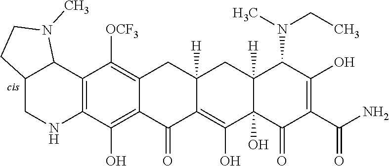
C12=C(O)C3=C(C([OCF3])=C1CC1([H])C(=C(O)C4(O)C([H])(C1)C(N(CC)C)C(O)=C(C(N)=O)C4=O)C2=O)C1C(CN3)CCN1C
